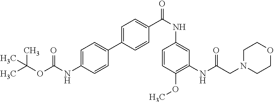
C1=CC(OC)=C(NC(CN2CCOCC2)=O)C=C1NC(C1=CC=C(C2=CC=C(NC(OC(C)(C)C)=O)C=C2)C=C1)=O
